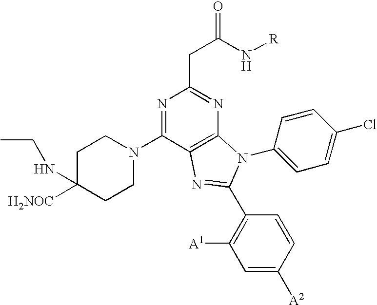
N1=C(N2CCC(NCC)([H2NOC])CC2)C2=C(N=C1CC(=O)N[R])N(C1=CC=C(Cl)C=C1)C(C1=C([A1])C=C([A2])C=C1)=N2
